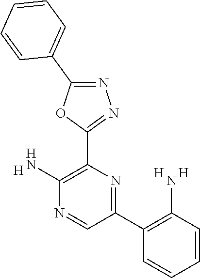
[H].C1(N)=C(C2=NN=C(C3=CC=CC=C3)O2)N=C(C2=C(N)C=CC=C2)C=N1.[H].[H]
